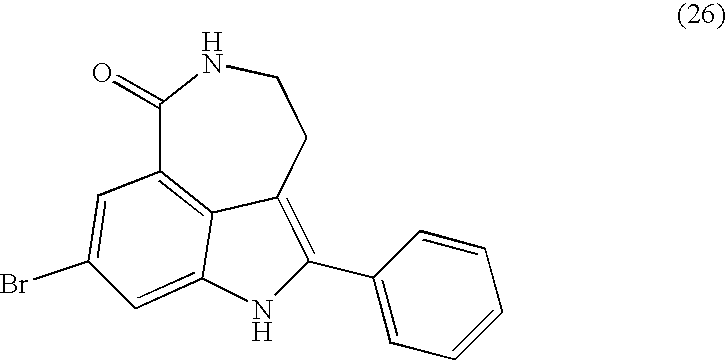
C1(=O)C2=C3C(=C(C4=CC=CC=C4)NC3=CC(Br)=C2)CCN1
